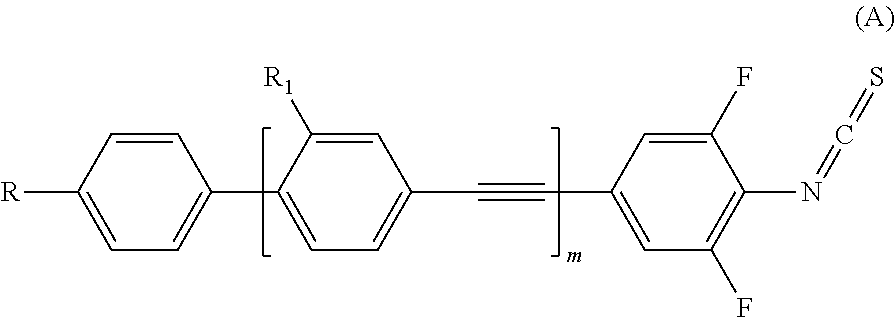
C1=CC([R])=CC=C1C1=CC=C(C#CC2=CC(F)=C(N=C=S)C(F)=C2)C=C1[R1]
